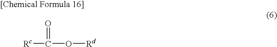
[Rc]C(=O)O[Rd]
